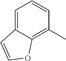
C12=CC=CC(C)=C1OC=C2
